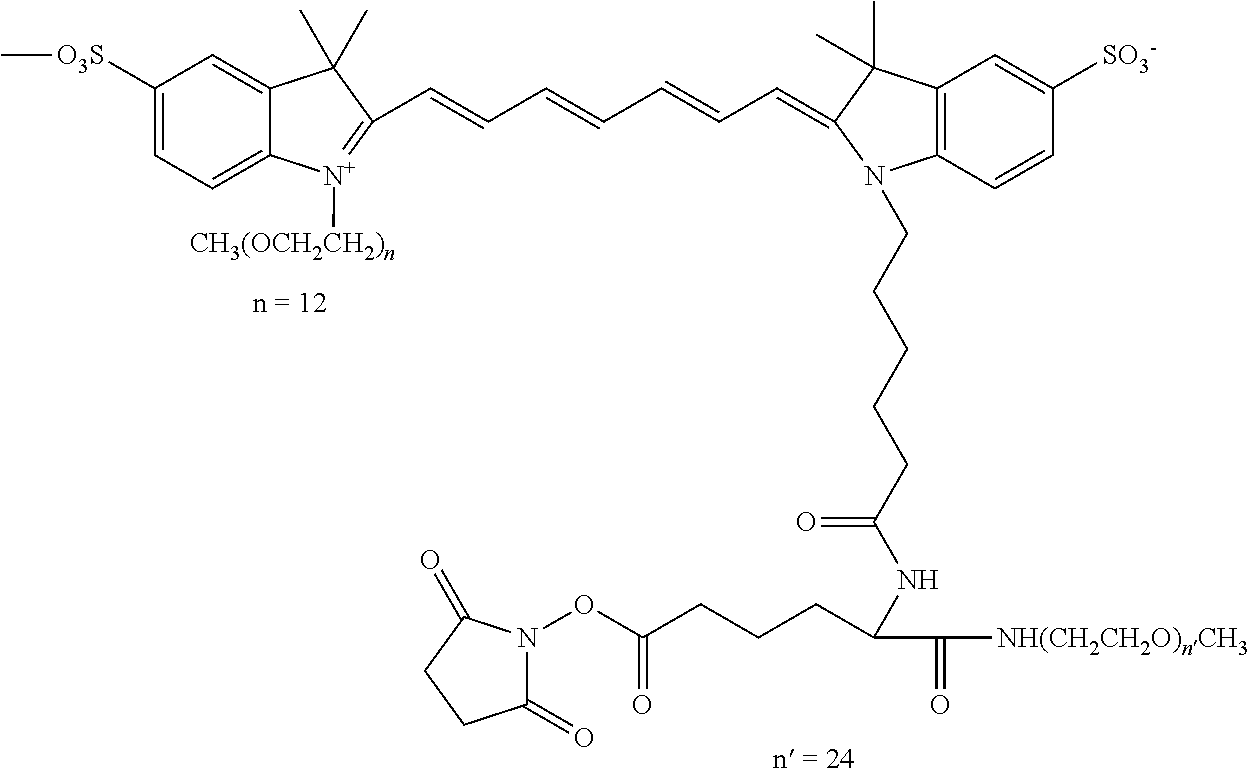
C1([O3S]C)=CC=C2C(=C1)C(C)(C)C(C=CC=CC=CC=C1C(C)(C)C3=C(N1CCCCCC(NC(CCCC(ON1C(=O)CCC1=O)=O)C([NH(CH2CH2O)nCH3])=O)=O)C=CC([SO3-])=C3)=[N+]2[CH3(OCH2CH2)n]
